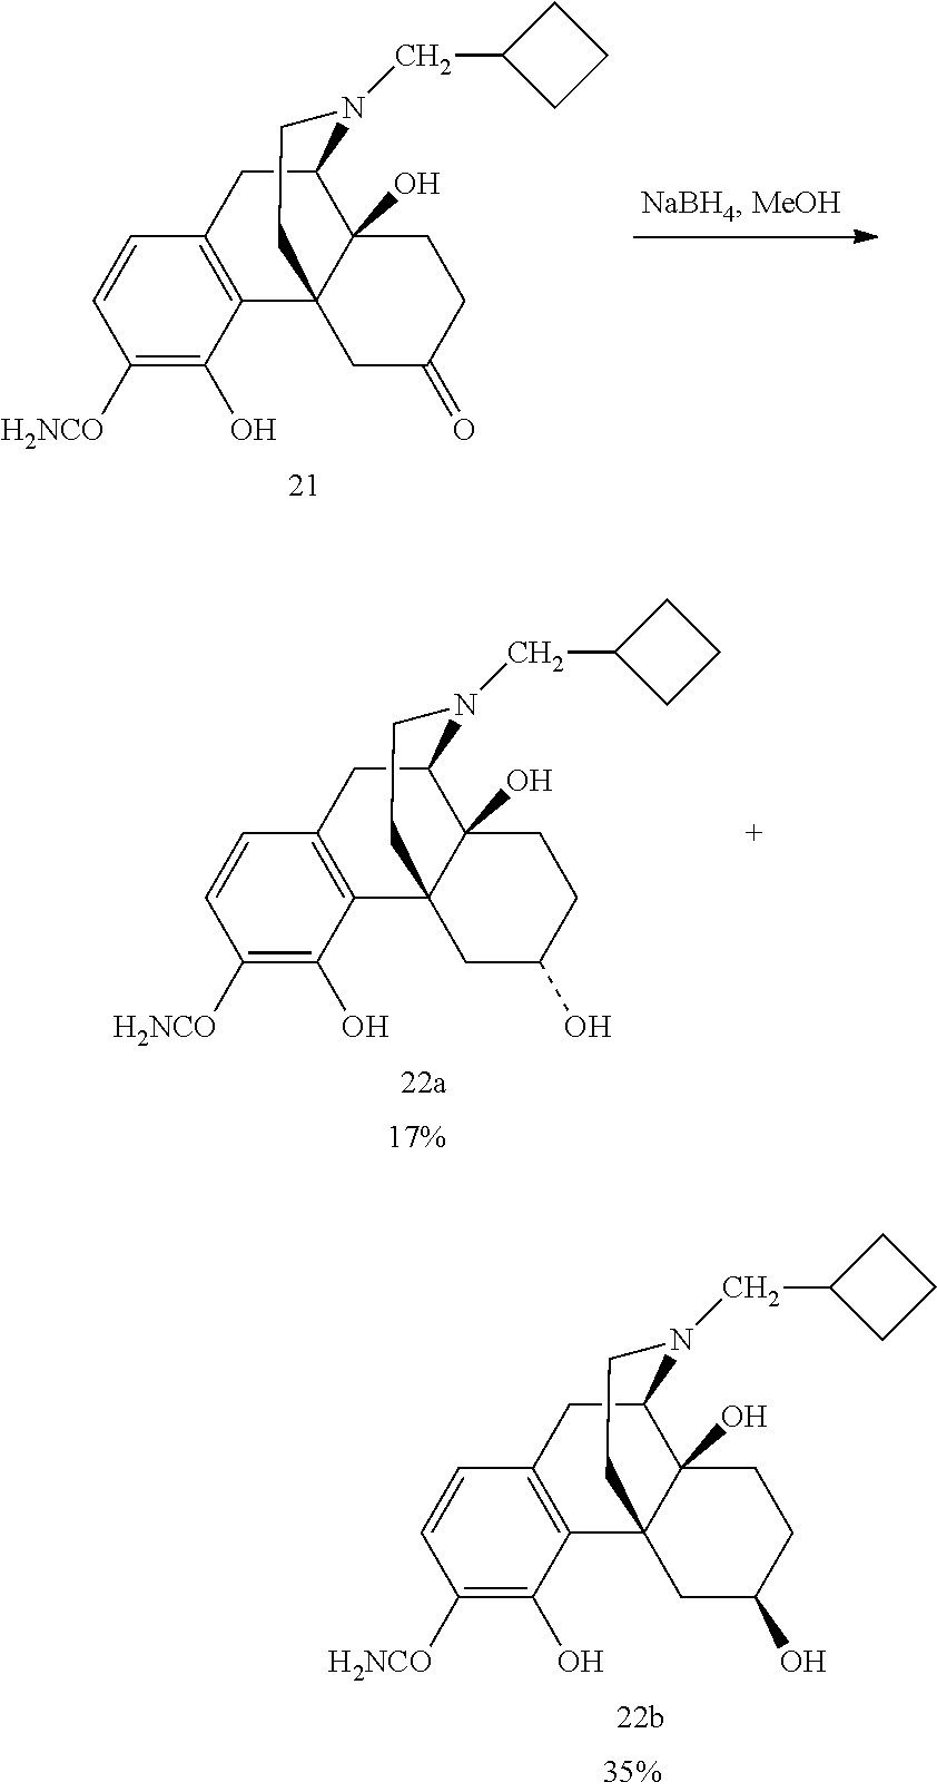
C12=C(CC3C4(O)C1(CC(O)CC4)CCN3CC1CCC1)C=CC([H2NCO])=C2O.C12=C(CC3C4(O)C1(CC(=O)CC4)CCN3CC1CCC1)C=CC([H2NCO])=C2O.C12=C(CC3C4(O)C1(CC(O)CC4)CCN3CC1CCC1)C=CC([H2NCO])=C2O
